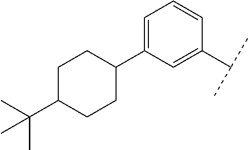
C1=C(C(C)C)C=CC=C1C1CCC(C(C)(C)C)CC1
